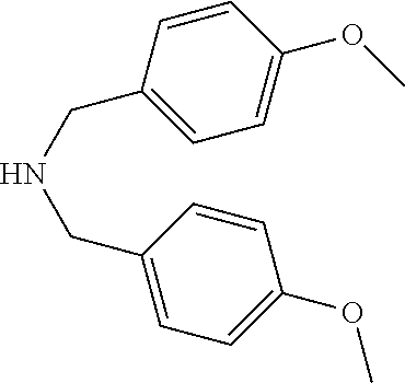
C1(OC)=CC=C(CNCC2=CC=C(OC)C=C2)C=C1
